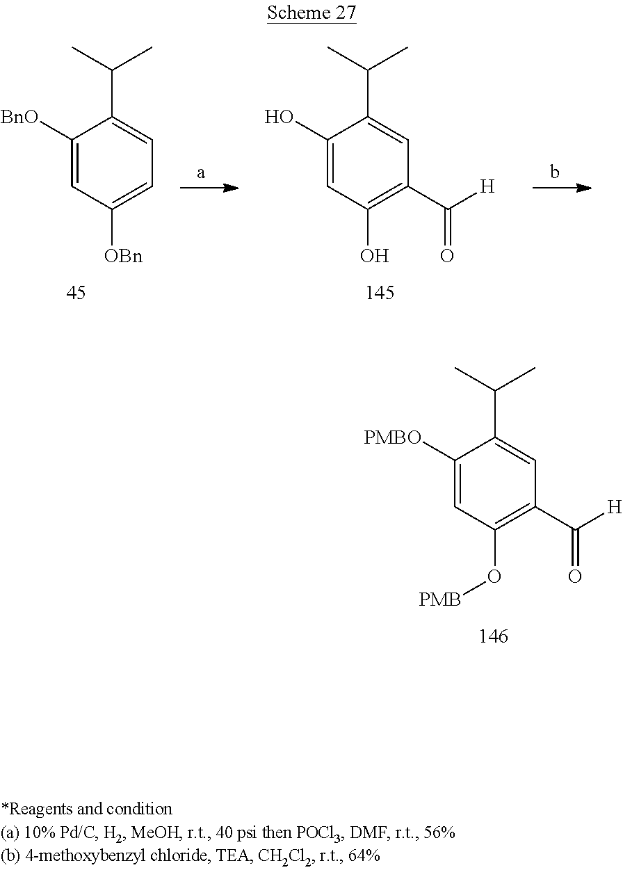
C1([PMBO])=CC(O[PMB])=C(C(=O)[H])C=C1C(C)C.C1([BnO])=CC([OBn])=CC=C1C(C)C.C1(O)=CC(O)=C(C(=O)[H])C=C1C(C)C
